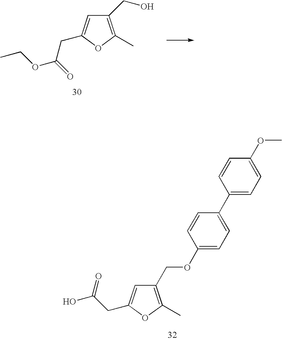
C1(CO)=C(C)OC(CC(=O)OCC)=C1.C1(COC2=CC=C(C3=CC=C(OC)C=C3)C=C2)=C(C)OC(CC(O)=O)=C1
